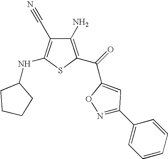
C1(N)=C(C(C2=CC(C3=CC=CC=C3)=NO2)=O)SC(NC2CCCC2)=C1C#N
